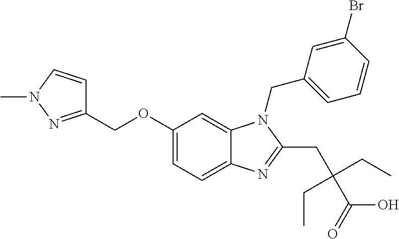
C1(COC2=CC=C3C(=C2)N(CC2=CC=CC(Br)=C2)C(CC(C(=O)O)(CC)CC)=N3)=NN(C)C=C1
